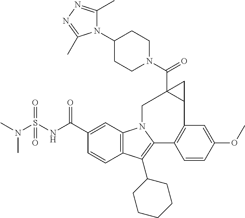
C12=C(C=C(C(NS(N(C)C)(=O)=O)=O)C=C1)N1C(=C2C2CCCCC2)C2=C(C=C(OC)C=C2)C2CC2(C(=O)N2CCC(N3C(C)=NN=C3C)CC2)C1
